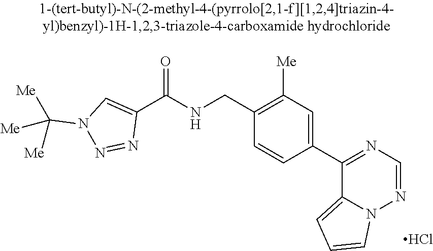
C1(C(NCC2=C([Me])C=C(C3=NC=NN4C3=CC=C4)C=C2)=O)=CN(C([Me])([Me])[Me])N=N1.Cl
